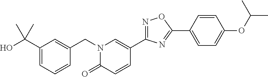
OC(C1=CC=CC(CN2C(=O)C=CC(C3=NOC(C4=CC=C(OC(C)C)C=C4)=N3)=C2)=C1)(C)C
